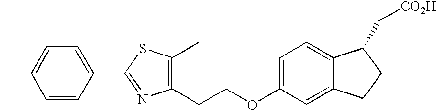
C1(CCOC2=CC=C3C(=C2)CCC3C[CO2H])=C(C)SC(C2=CC=C(C)C=C2)=N1
